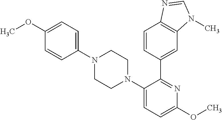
C1(C2=CC3=C(C=C2)N=CN3C)=NC(OC)=CC=C1N1CCN(C2=CC=C(OC)C=C2)CC1
